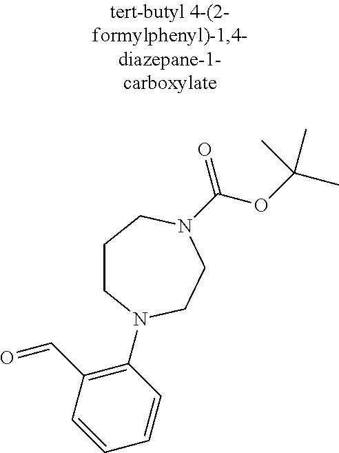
C1CN(C2=C(C=O)C=CC=C2)CCN(C(=O)OC(C)(C)C)C1
